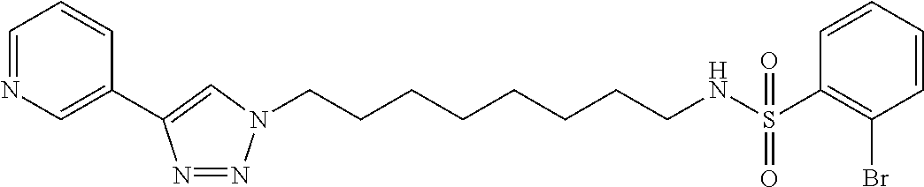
C(CCCCCCN1N=NC(C2=CN=CC=C2)=C1)CNS(C1=C(Br)C=CC=C1)(=O)=O
